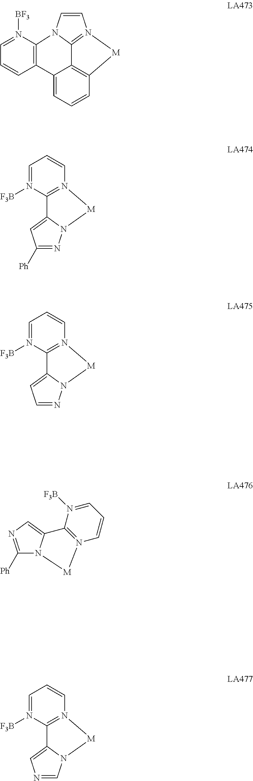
C1=CN2C3=N1[M]C1=C3C(=CC=C1)C1=C2N([BF3])=CC=C1.N1=C([Ph])C=C2N1[M]N1=C2N([F3B])=CC=C1.N1=CC=C2N1[M]N1=C2N([F3B])=CC=C1.C1=NC=C2N1[M]N1=C2N([F3B])=CC=C1.C1([Ph])=NC=C2N1[M]N1=C2N([F3B])=CC=C1
